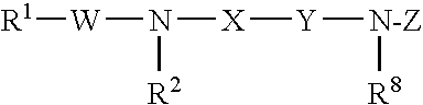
[R1][W]N([X][Y][N-Z][R8])[R2]
